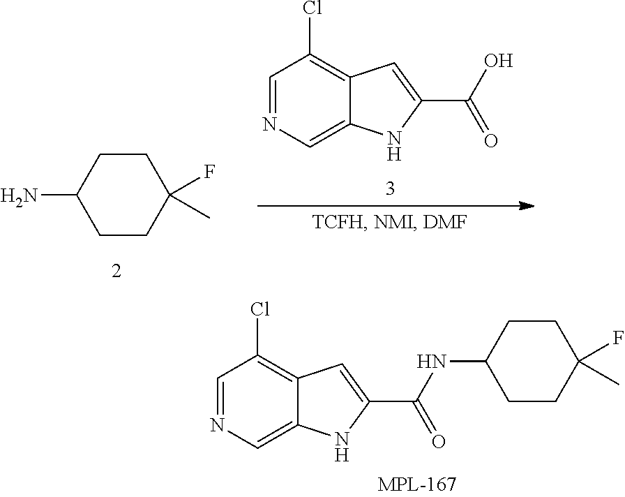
C1C(N)CCC(C)(F)C1.C1=NC=C2C(=C1Cl)C=C(C(O)=O)N2.C1=NC=C2C(=C1Cl)C=C(C(NC1CCC(F)(C)CC1)=O)N2
